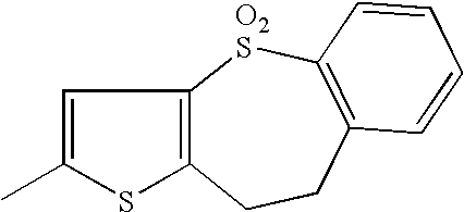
C1=C(C)SC2=C1[O2S]C1=C(CC2)C=CC=C1
